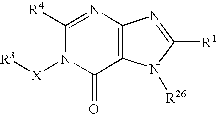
C1([R4])=NC2=C(C(=O)N1[X][R3])N([R26])C([R1])=N2
